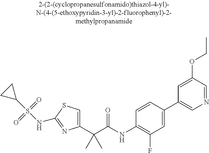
C1(C(C(NC2=C(F)C=C(C3=CN=CC(OCC)=C3)C=C2)=O)(C)C)=CSC(NS(C2CC2)(=O)=O)=N1
